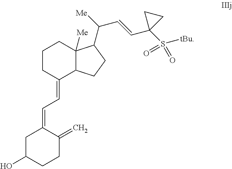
C1CC(=CC=C2CC(O)CCC2=C)C2C([Me])(C1)C(C([Me])C=CC1(S(=O)([tBu])=O)CC1)CC2
